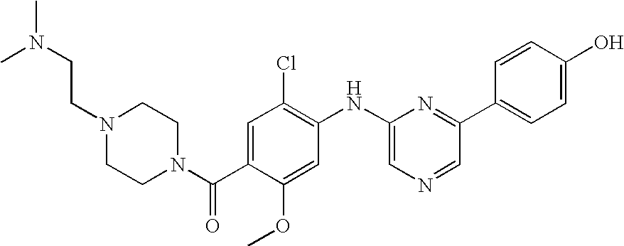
C1=C(O)C=CC(C2=NC(NC3=C(Cl)C=C(C(N4CCN(CCN(C)C)CC4)=O)C(OC)=C3)=CN=C2)=C1
